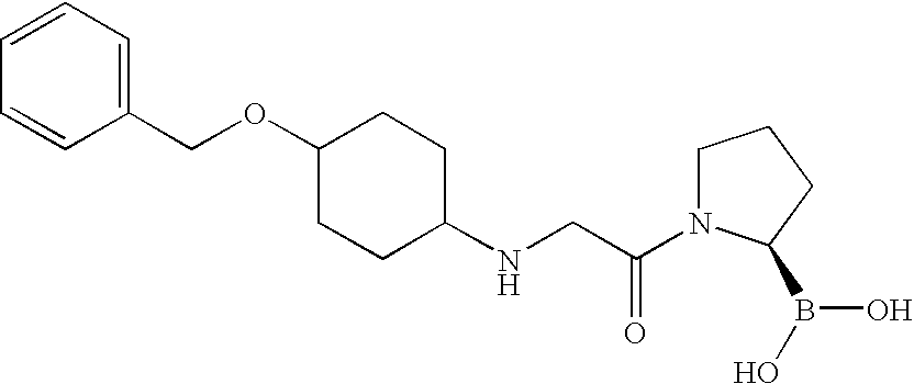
C1=CC=C(COC2CCC(NCC(N3CCCC3B(O)O)=O)CC2)C=C1
